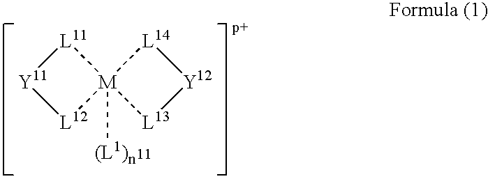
[L11]1[Y11][L12][M]12([(L1)n])[L13][Y12][L14]2
